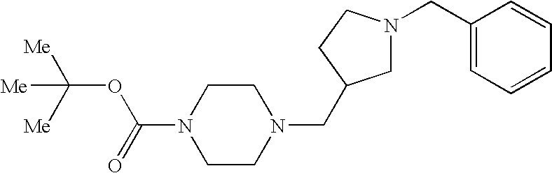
C1CN(C(=O)OC([Me])([Me])[Me])CCN1CC1CN(CC2=CC=CC=C2)CC1
